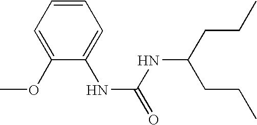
C1(NC(=O)NC(CCC)CCC)=CC=CC=C1OC
